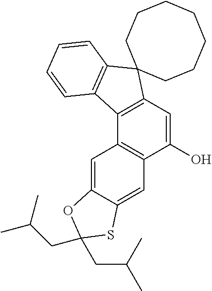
C1(O)=CC2=C(C3=C1C=C1C(=C3)OC(CC(C)C)(CC(C)C)S1)C1=C(C=CC=C1)C21CCCCCCC1
